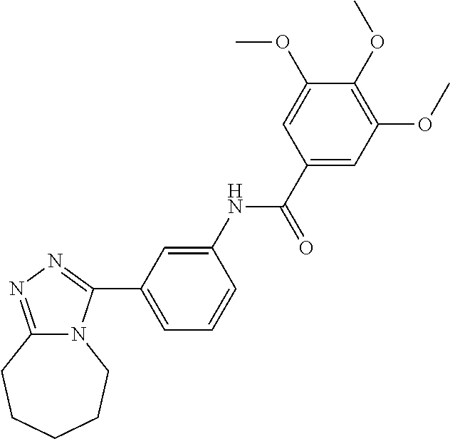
C1=C(NC(C2=CC(OC)=C(OC)C(OC)=C2)=O)C=CC=C1C1=NN=C2N1CCCCC2
